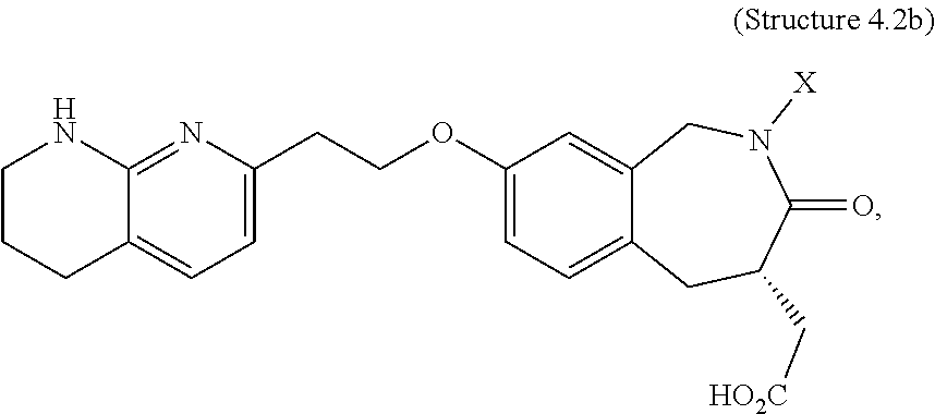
C1(OCCC2=CC=C3C(=N2)NCCC3)=CC=C2C(=C1)CN([X])C(=O)C(C[HO2C])C2
